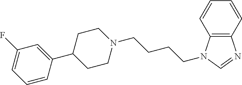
C12=C(N(CCCCN3CCC(C4=CC(F)=CC=C4)CC3)C=N1)C=CC=C2
